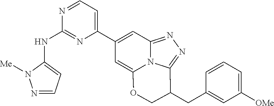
N1=CC=C(NC2=NC(C3=CC4=NN=C5N4C(=C3)OCC5CC3=CC([OMe])=CC=C3)=CC=N2)N1[Me]
